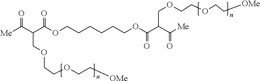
[Me]C(C(C(OCCCCCCOC(C(C([Me])=O)COCCOCC[OMe])=O)=O)COCCOCC[OMe])=O
